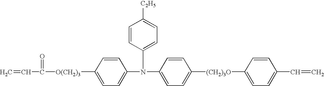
C1=C(N(C2=CC=C([(CH2)3O]C3=CC=C(C=C)C=C3)C=C2)C2=CC=C([C2H5])C=C2)C=CC([O(CH2)3]C(=O)C=C)=C1
